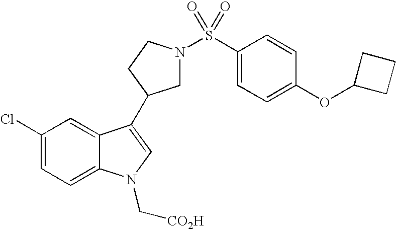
C1(Cl)=CC=C2C(=C1)C(C1CN(S(C3=CC=C(OC4CCC4)C=C3)(=O)=O)CC1)=CN2C[CO2H]
